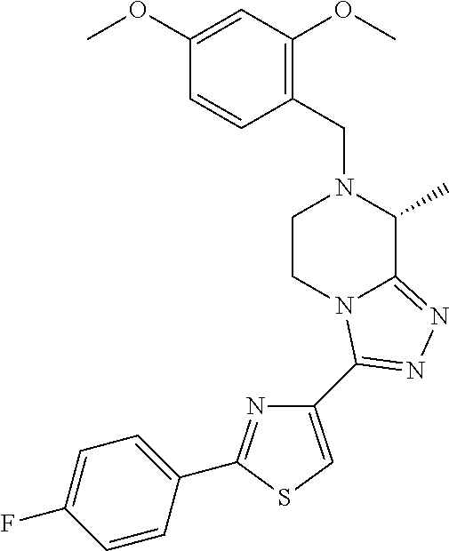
C1(CN2CCN3C(=NN=C3C3=CSC(C4=CC=C(F)C=C4)=N3)C2C)=C(OC)C=C(OC)C=C1
